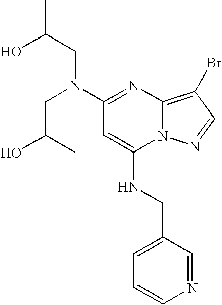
N(C1=NC2=C(Br)C=NN2C(NCC2=CC=CN=C2)=C1)(CC(C)O)CC(O)C
